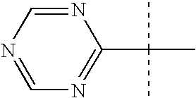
N1=CN=CN=C1C(C)(C)C
